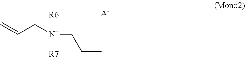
C=CC[N+]([R6])([R7])CC=C.[A-]
